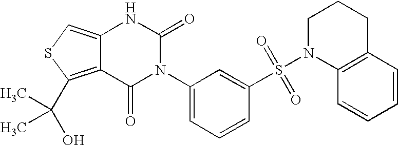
C12=CSC(C(O)(C)C)=C1C(=O)N(C1=CC=CC(S(N3C4=C(CCC3)C=CC=C4)(=O)=O)=C1)C(=O)N2
